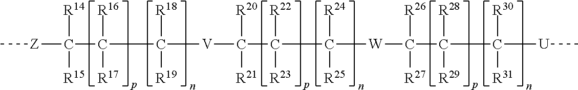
C[Z]C([R15])([R14])C([R17])([R16])C([R18])([R19])[V]C(C(C([W]C([R27])([R26])C([R29])([R28])C([R31])([R30])[U]C)([R24])[R25])([R22])[R23])([R20])[R21]
